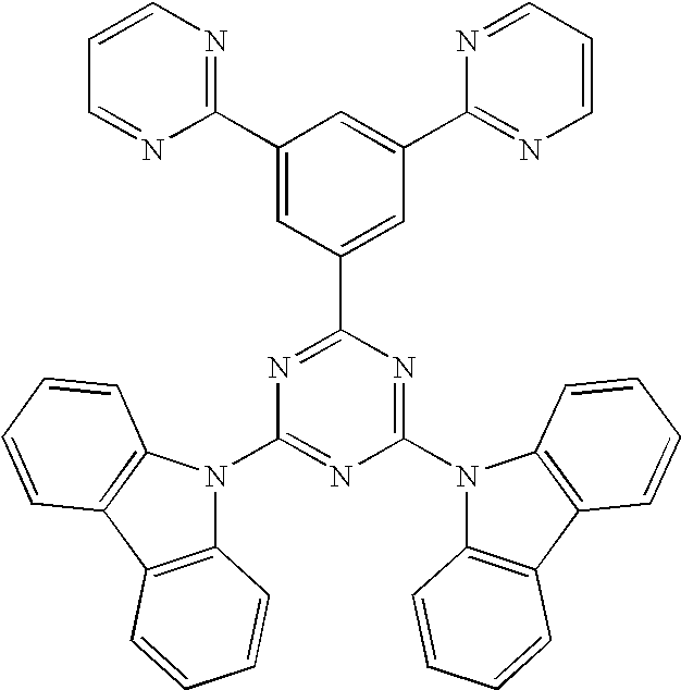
C1(N2C3=C(C4=C2C=CC=C4)C=CC=C3)=NC(N2C3=C(C4=C2C=CC=C4)C=CC=C3)=NC(C2=CC(C3=NC=CC=N3)=CC(C3=NC=CC=N3)=C2)=N1
